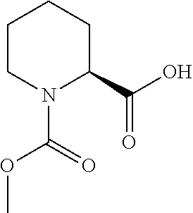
O(C(N1C(C(=O)O)CCCC1)=O)C
